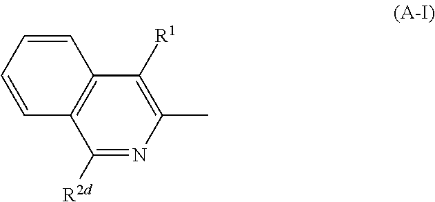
C1([R2d])=NC(C)=C([R1])C2=C1C=CC=C2
